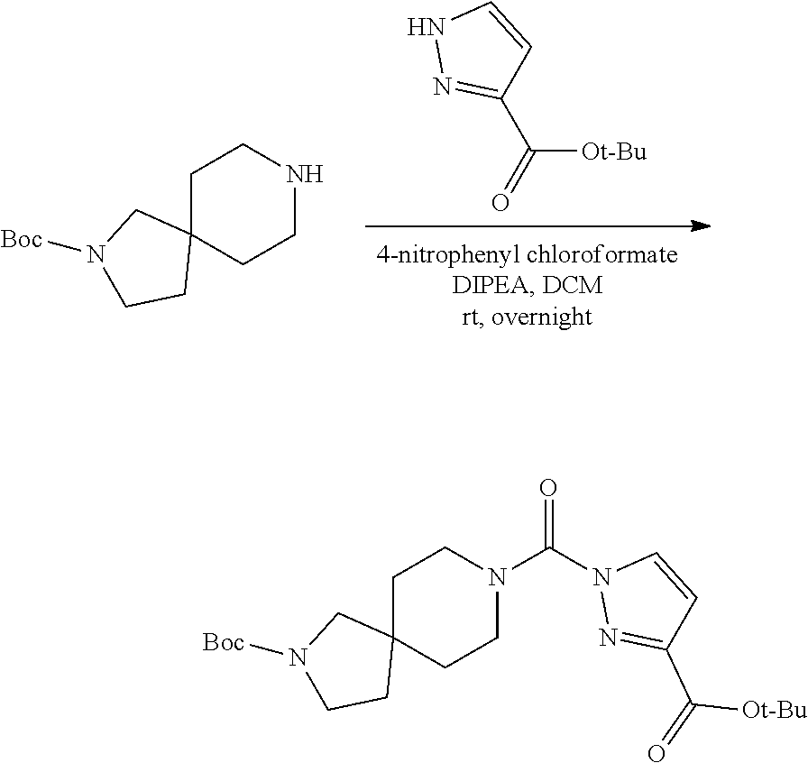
N1N=C(C(=O)[Ot-Bu])C=C1.C1C2(CCNC1)CN([Boc])CC2.C(=O)(N1N=C(C([Ot-Bu])=O)C=C1)N1CCC2(CC1)CN([Boc])CC2
